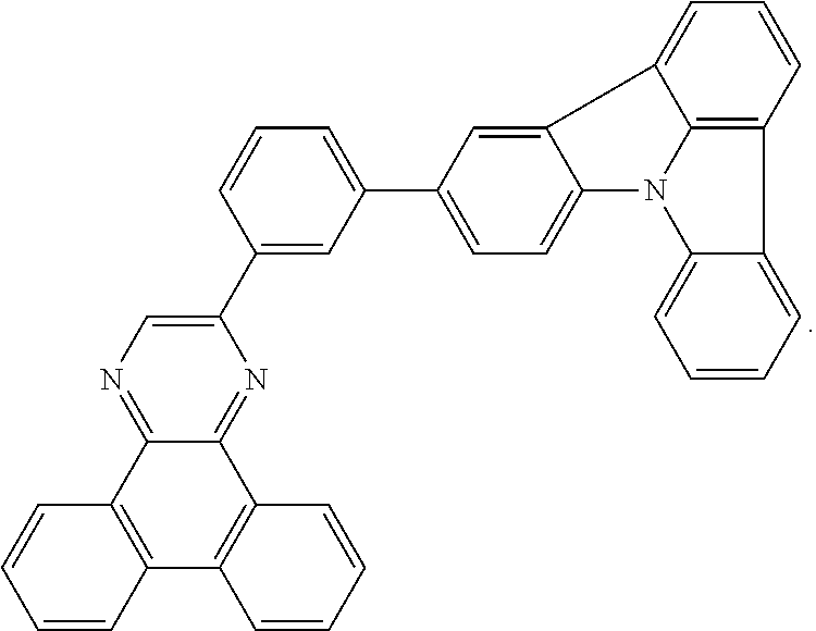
C1(C2=CC(C3=CC=C4C(=C3)C3=CC=CC5=C3N4C3=CC=CC=C35)=CC=C2)=CN=C2C(=N1)C1=C(C3=C2C=CC=C3)C=CC=C1
